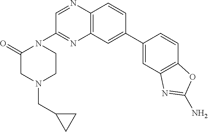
C12=C(C=CC(C3=CC4=C(C=C3)OC(N)=N4)=C1)N=CC(N1C(=O)CN(CC3CC3)CC1)=N2
